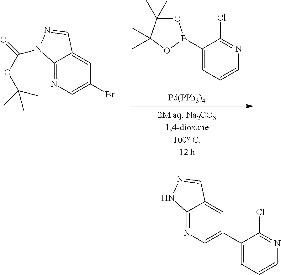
C1(B2OC(C)(C)C(C)(C)O2)=CC=CN=C1Cl.[Pd(PPh3)4].C12=NC=C(Br)C=C1C=NN2C(=O)OC(C)(C)C.C12=NC=C(C3=CC=CN=C3Cl)C=C1C=NN2
